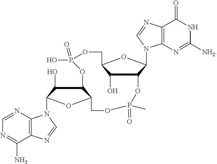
N1C([NH2])=NC2=C(C1=O)N=CN2C1C2C(O)C(O1)COP(O)(=O)OC1C(O)C(N3C4=C(C(N)=NC=N4)N=C3)OC1COP(=O)(C)O2
